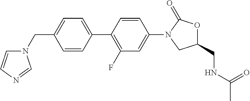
C1=CC(C2=C(F)C=C(N3CC(CNC(C)=O)OC3=O)C=C2)=CC=C1CN1C=CN=C1
